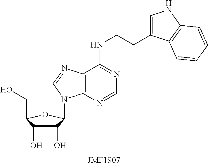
[JMF1907].C1(O)C(O)C(CO)OC1N1C2=C(C(NCCC3=CNC4=C3C=CC=C4)=NC=N2)N=C1
